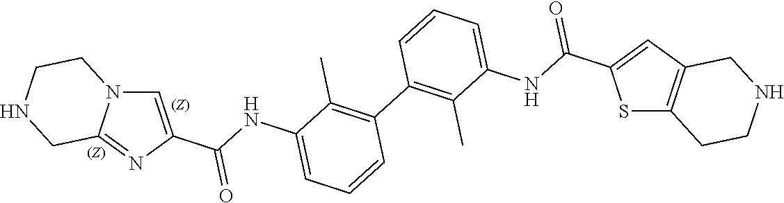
C1=C(C(=O)NC2=CC=CC(C3=C(C)C(NC(=O)C4=CC5=C(S4)CCNC5)=CC=C3)=C2C)N=C2N1CCNC2
